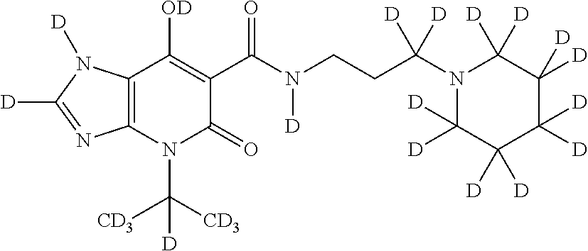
C12=C(N(C([CD3])([CD3])[D])C(=O)C(C(N(CCC(N3C([D])([D])C([D])([D])C([D])([D])C([D])([D])C3([D])[D])([D])[D])[D])=O)=C1[OD])N=C([D])N2[D]
